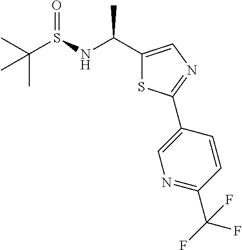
CC(S(NC(C1=CN=C(C2=CN=C(C(F)(F)F)C=C2)S1)C)=O)(C)C
